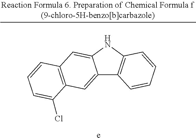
C12=CC3=C(C=C1NC1=C2C=CC=C1)C=CC=C3Cl.[e]
